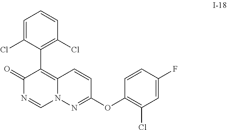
C1(C2=C3N(C=NC2=O)N=C(OC2=C(Cl)C=C(F)C=C2)C=C3)=C(Cl)C=CC=C1Cl
